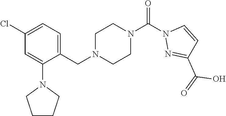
ClC1=CC=C(CN2CCN(C(=O)N3N=C(C(O)=O)C=C3)CC2)C(N2CCCC2)=C1
